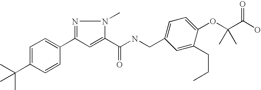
C1=C(C(C)(C)C)C=CC(C2=NN(C)C(C(NCC3=CC=C(OC(C(O)=O)(C)C)C(CCC)=C3)=O)=C2)=C1
